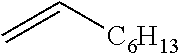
C=C[C6H13]
